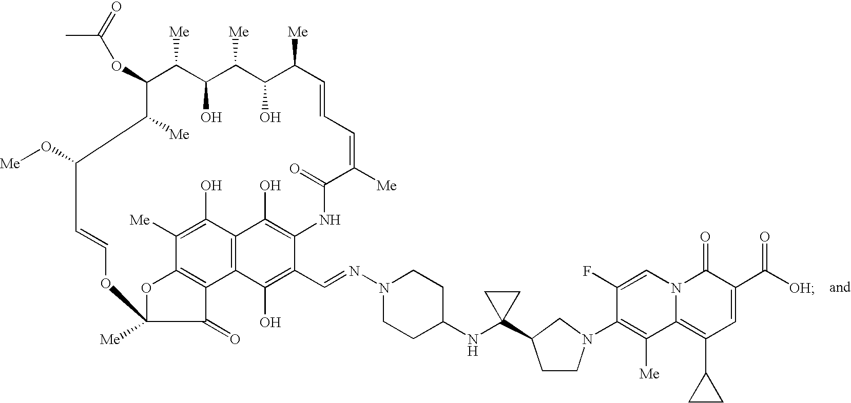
C1(OC(=O)C)C([Me])C(O)C([Me])C(O)C([Me])C=CC=C([Me])C(=O)NC2=C(O)C3=C(C(O)=C2C=NN2CCC(NC4(C5CCN(C6=C([Me])C7=C(C8CC8)C=C(C(=O)[OH])C(=O)N7C=C6F)C5)CC4)CC2)C2=C(C([Me])=C3O)OC([Me])(C2=O)OC=CC(O[Me])C1[Me]
